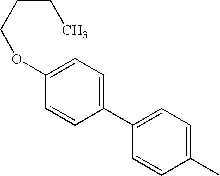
C1=CC(C)=CC=C1C1=CC=C(OCCCC)C=C1
